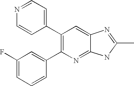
C1=NC=CC(C2=C(C3=CC(F)=CC=C3)N=C3C(=C2)N=C(C)N3)=C1
